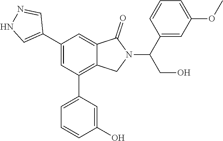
C1(C(N2C(=O)C3=CC(C4=CNN=C4)=CC(C4=CC=CC(O)=C4)=C3C2)CO)=CC(OC)=CC=C1
